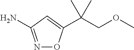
N1=C(N)C=C(C(COC)(C)C)O1
